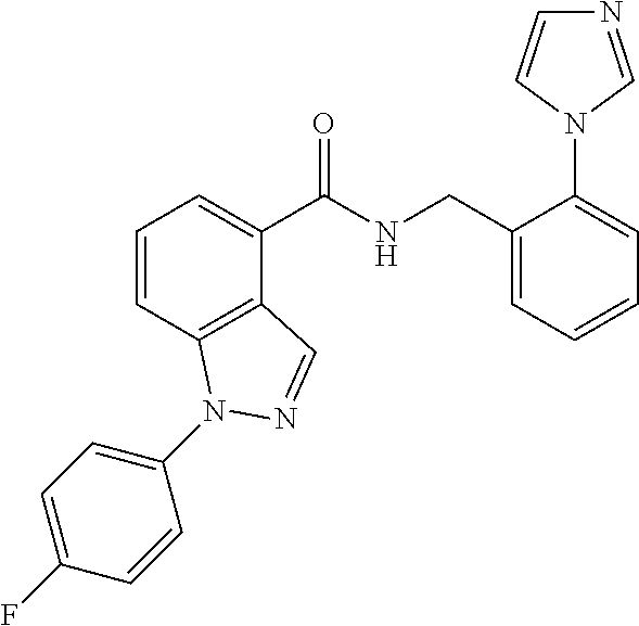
C1=CC2=C(C(C(NCC3=CC=CC=C3N3C=CN=C3)=O)=C1)C=NN2C1=CC=C(F)C=C1
